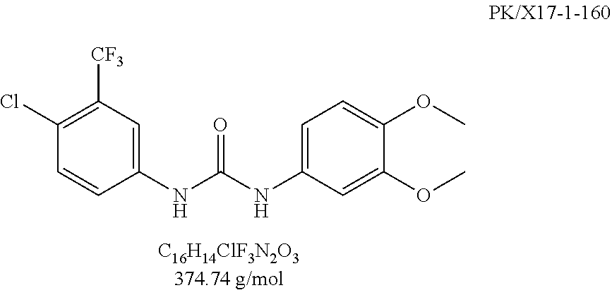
C1(Cl)=C([CF3])C=C(NC(NC2=CC=C(OC)C(OC)=C2)=O)C=C1
